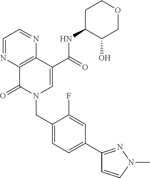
C1=NC2=C(N=C1)C(C(=O)NC1C(O)COCC1)=CN(CC1=CC=C(C3=NN(C)C=C3)C=C1F)C2=O
